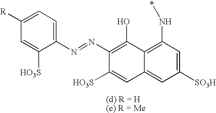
C1=C(N=NC2=C(O)C3=C(N*)C=C([SO3H])C=C3C=C2[HO3S])C([HO3S])=CC([R])=C1
